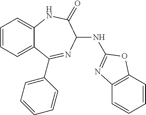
C1=CC=C2C(=C1)NC(=O)C(NC1=NC3=C(C=CC=C3)O1)N=C2C1=CC=CC=C1
